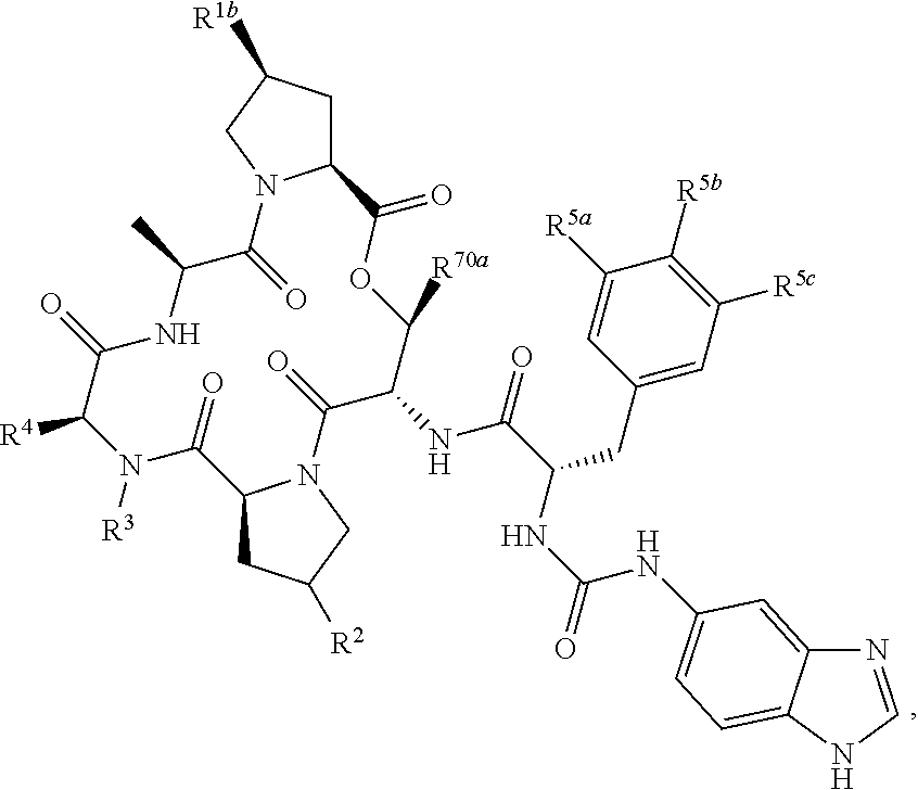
C12CC([R1b])CN1C(=O)C(C)NC(=O)C([R4])N([R3])C(=O)C1CC([R2])CN1C(=O)C(NC(=O)C(CC1=CC([R5c])=C([R5b])C([R5a])=C1)NC(NC1=CC=C3C(=C1)N=CN3)=O)C([R70a])OC2=O
